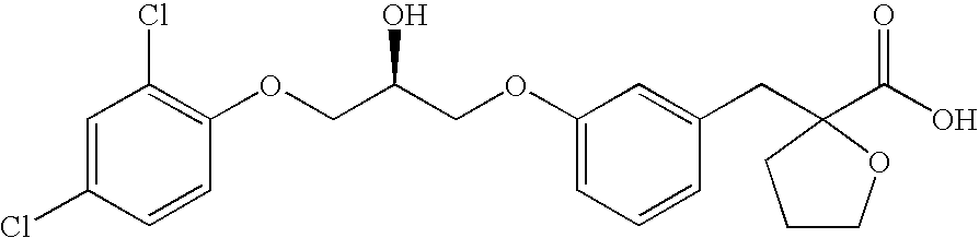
C1=C(Cl)C=CC(OCC(COC2=CC=CC(CC3(C(=O)O)OCCC3)=C2)O)=C1Cl
